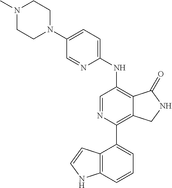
C1(N2CCN(C)CC2)=CC=C(NC2=C3C(=C(C4=CC=CC5=C4C=CN5)N=C2)CNC3=O)N=C1
